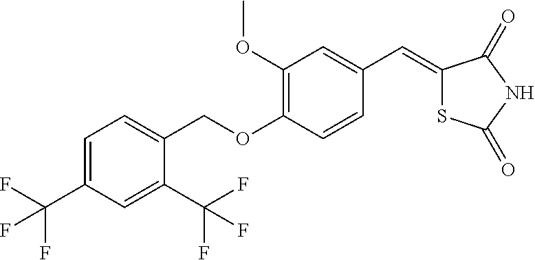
C1=C(C(F)(F)F)C=C(C(F)(F)F)C(COC2=C(OC)C=C(C=C3SC(=O)NC3=O)C=C2)=C1
